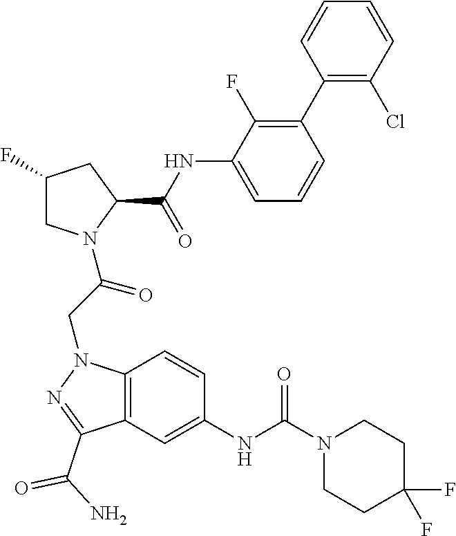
C1(NC(C2CC(F)CN2C(CN2C3=C(C(C(N)=O)=N2)C=C(NC(N2CCC(F)(F)CC2)=O)C=C3)=O)=O)=CC=CC(C2=C(Cl)C=CC=C2)=C1F
